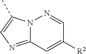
N12C(=NC=C1C)C=C([R2])C=N2
